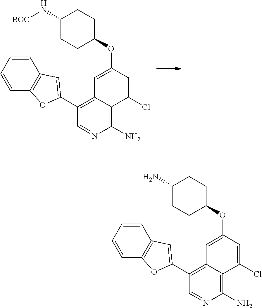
C12=C(C3=CC4=C(C=CC=C4)O3)C=NC(N)=C1C(Cl)=CC(OC1CCC(N[BOC])CC1)=C2.C12=C(C3=CC4=C(C=CC=C4)O3)C=NC(N)=C1C(Cl)=CC(OC1CCC(N)CC1)=C2
